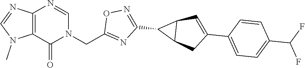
C12=C(N=CN(CC3=NC(C4C5C4C=C(C4=CC=C(C(F)F)C=C4)C5)=NO3)C1=O)N=CN2C
